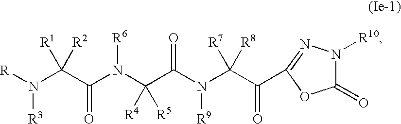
C1(=O)N([R10])N=C(C(C(N(C(C(N(C(C(N([R])[R3])([R2])[R1])=O)[R6])([R5])[R4])=O)[R9])([R8])[R7])=O)O1
